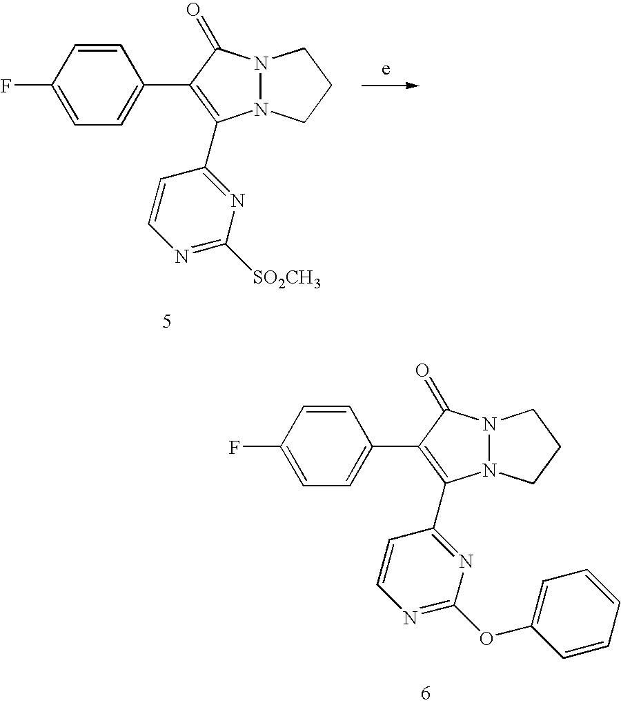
C1=CC(F)=CC=C1C1=C(C2=NC(OC3=CC=CC=C3)=NC=C2)N2N(CCC2)C1=O.C1=CC(F)=CC=C1C1=C(C2=NC([SO2CH3])=NC=C2)N2N(CCC2)C1=O
